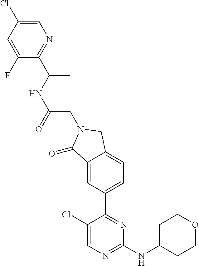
C1(Cl)=CN=C(NC2CCOCC2)N=C1C1=CC=C2C(=C1)C(=O)N(CC(NC(C)C1=NC=C(Cl)C=C1F)=O)C2
